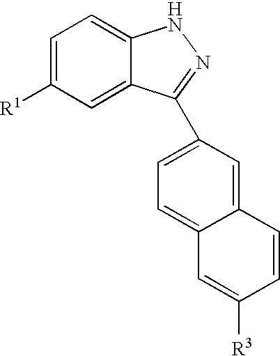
C1=C([R1])C=C2C(=C1)NN=C2C1=CC=C2C(=C1)C=CC([R3])=C2
